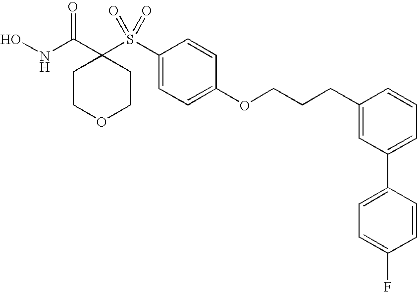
ONC(C1(S(C2=CC=C(OCCCC3=CC(C4=CC=C(F)C=C4)=CC=C3)C=C2)(=O)=O)CCOCC1)=O
